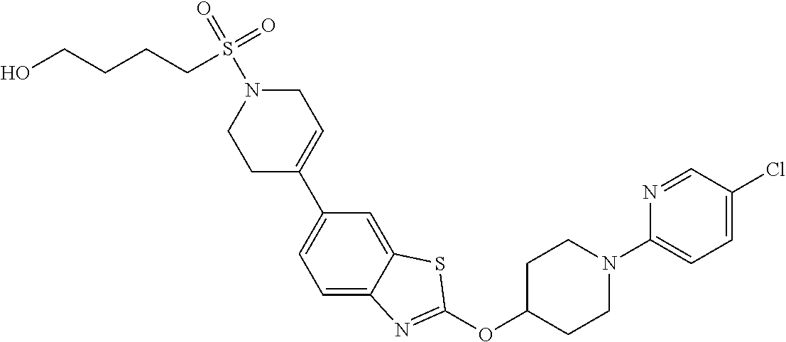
C1(C2=CCN(S(=O)(CCCCO)=O)CC2)=CC=C2C(=C1)SC(OC1CCN(C3=CC=C(Cl)C=N3)CC1)=N2
